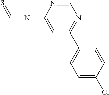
C1=C(N=C=S)N=CN=C1C1=CC=C(Cl)C=C1
